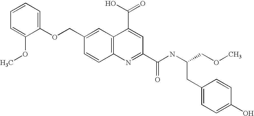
C1(OCC2=CC3=C(C=C2)N=C(C(NC(COC)CC2=CC=C(O)C=C2)=O)C=C3C(O)=O)=CC=CC=C1OC
